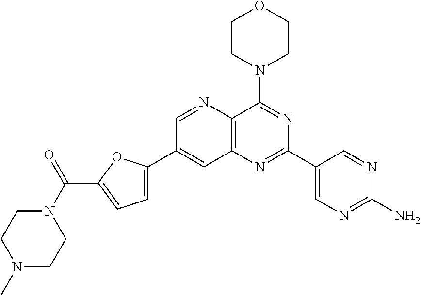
C1(C2=CC=C(C(N3CCN(C)CC3)=O)O2)=CC2=C(N=C1)C(N1CCOCC1)=NC(C1=CN=C(N)N=C1)=N2
